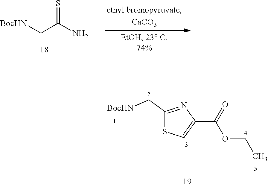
C1(C[BocHN])=NC(C(OCC)=O)=CS1.S=C(N)C[BocHN]
